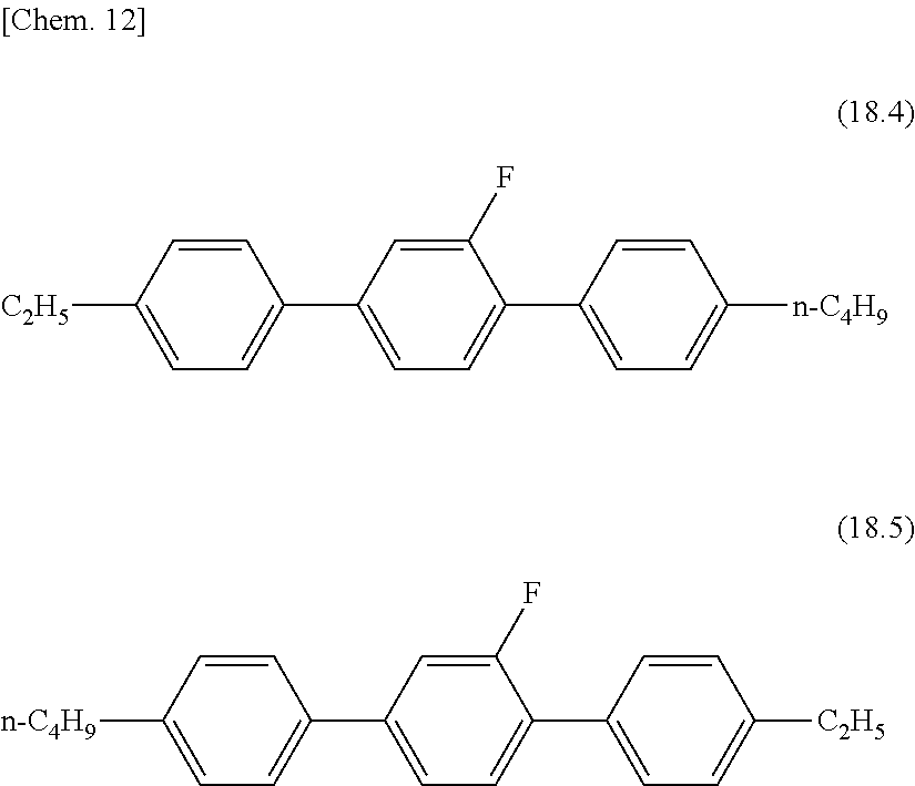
[C2H5]C1=CC=C(C2=CC=C(C3=CC=C([n-C4H9])C=C3)C(F)=C2)C=C1.[n-C4H9]C1=CC=C(C2=CC=C(C3=CC=C([C2H5])C=C3)C(F)=C2)C=C1
